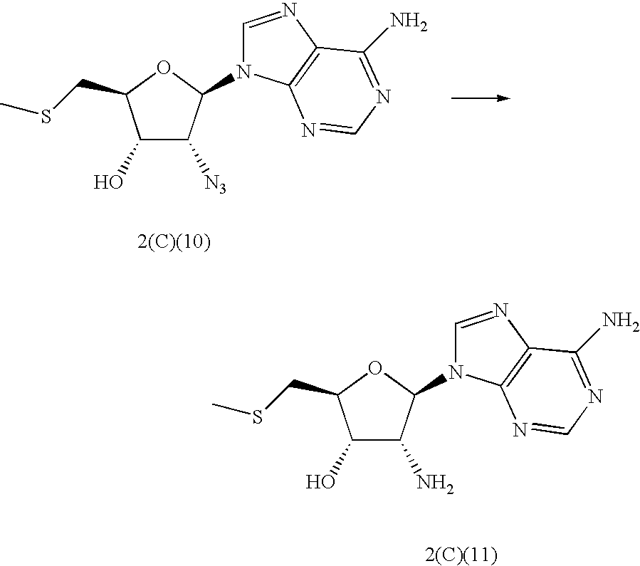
C1(O)C(N)C(N2C=NC3=C2N=CN=C3N)OC1CSC.C1(O)C([N3])C(N2C=NC3=C2N=CN=C3N)OC1CSC
